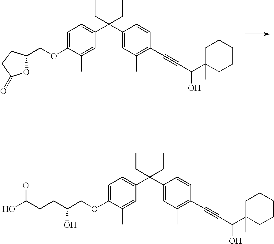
C1=C(OCC2OC(=O)CC2)C(C)=CC(C(C2=CC(C)=C(C#CC(O)C3(C)CCCCC3)C=C2)(CC)CC)=C1.C1=C(OCC(O)CCC(O)=O)C(C)=CC(C(C2=CC(C)=C(C#CC(O)C3(C)CCCCC3)C=C2)(CC)CC)=C1
